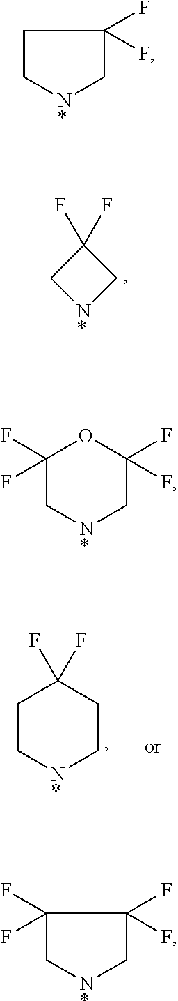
C1C[N*]CC1(F)F.C1[N*]CC1(F)F.C1(F)(F)C[N*]CC(F)(F)O1.C1C[N*]CCC1(F)F.C1(F)(F)C[N*]CC1(F)F
